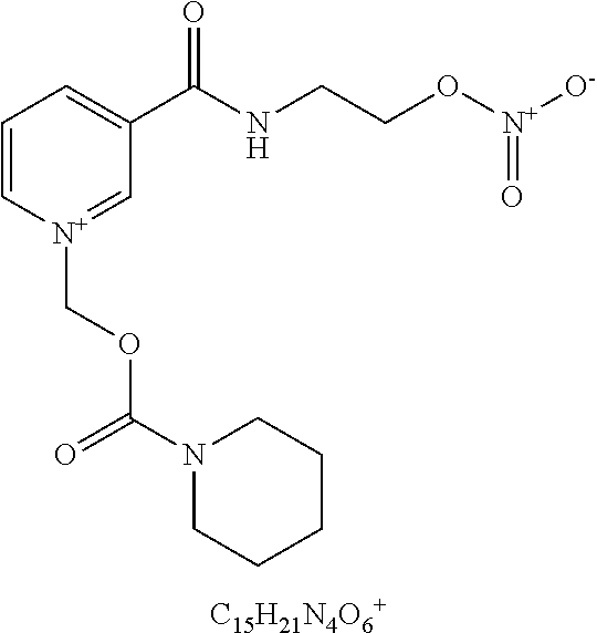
C1=C[N+](COC(N2CCCCC2)=O)=CC(C(NCCO[N+]([O-])=O)=O)=C1.[C15H21N4O6+]
